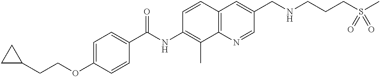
C(OC1=CC=C(C(NC2=C(C)C3=C(C=C2)C=C(CNCCCS(=O)(=O)C)C=N3)=O)C=C1)CC1CC1
